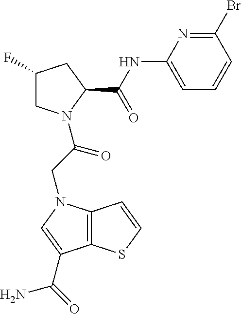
C1(F)CN(C(CN2C3=C(C(C(=O)N)=C2)SC=C3)=O)C(C(=O)NC2=CC=CC(Br)=N2)C1
